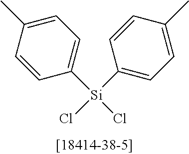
C1([Si](Cl)(C2=CC=C(C)C=C2)Cl)=CC=C(C)C=C1
